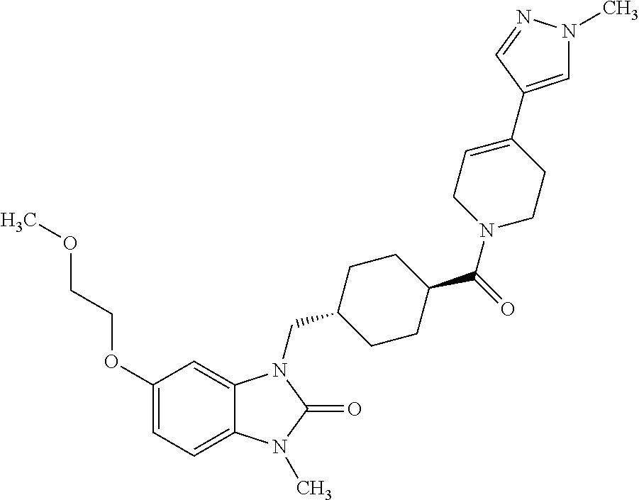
C1(OCCOC)=CC=C2C(=C1)N(CC1CCC(C(=O)N3CC=C(C4=CN(C)N=C4)CC3)CC1)C(=O)N2C
